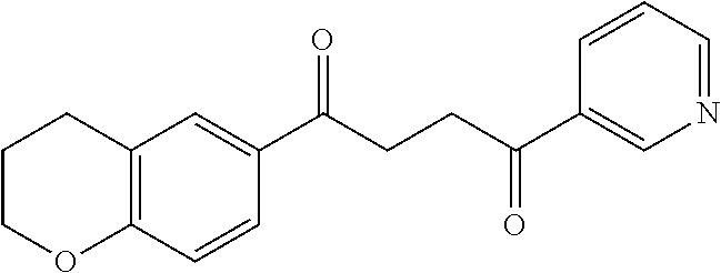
C12=C(C=CC(C(CCC(C3=CN=CC=C3)=O)=O)=C1)OCCC2
